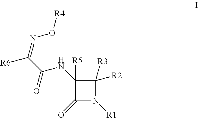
C1(=O)N([R1])C([R2])([R3])C1([R5])NC(C([R6])=NO[R4])=O
